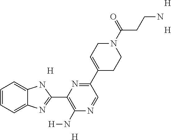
[H].[H].[H].[H].C1=CC=C2C(=C1)NC(C1=C(N[H])N=CC(C3=CCN(C(CCN)=O)CC3)=N1)=N2
